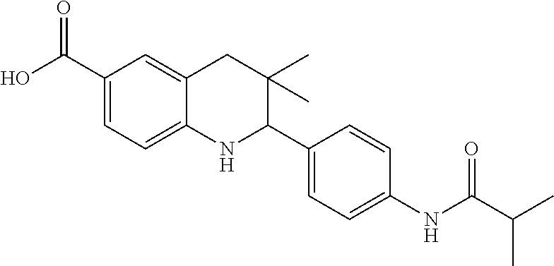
OC(C1=CC=C2C(=C1)CC(C)(C)C(C1=CC=C(NC(C(C)C)=O)C=C1)N2)=O
